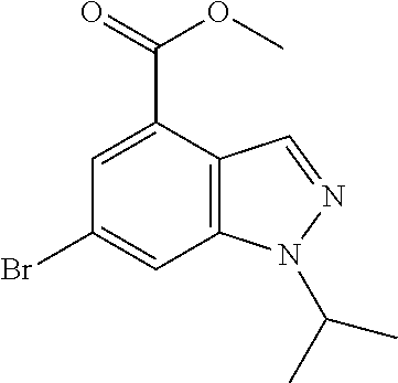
C12=C(C(C(=O)OC)=CC(Br)=C1)C=NN2C(C)C
